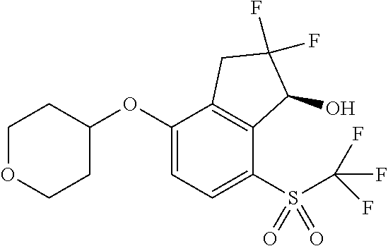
C1(OC2CCOCC2)=CC=C(S(C(F)(F)F)(=O)=O)C2=C1CC(F)(F)C2O
